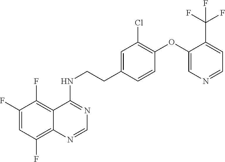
C1(F)=CC(F)=C2C(=C1F)C(NCCC1=CC(Cl)=C(OC3=CN=CC=C3C(F)(F)F)C=C1)=NC=N2
